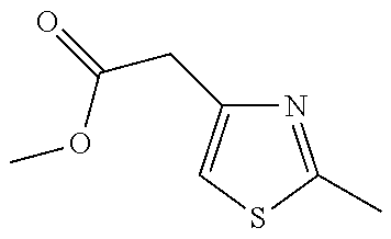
COC(CC1=CSC(C)=N1)=O
